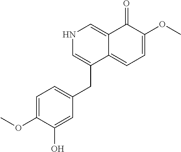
C1=C(OC)C(O)=CC(CC2=CNC=C3C2=CC=C(OC)C3=O)=C1
